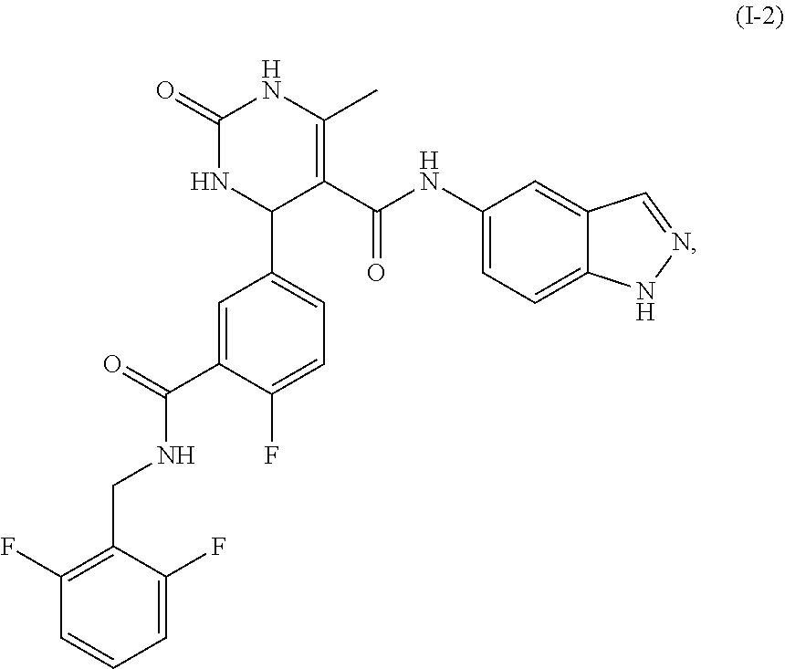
C1(F)=CC=C(C2C(C(NC3=CC=C4NN=CC4=C3)=O)=C(C)NC(=O)N2)C=C1C(=O)NCC1=C(F)C=CC=C1F
